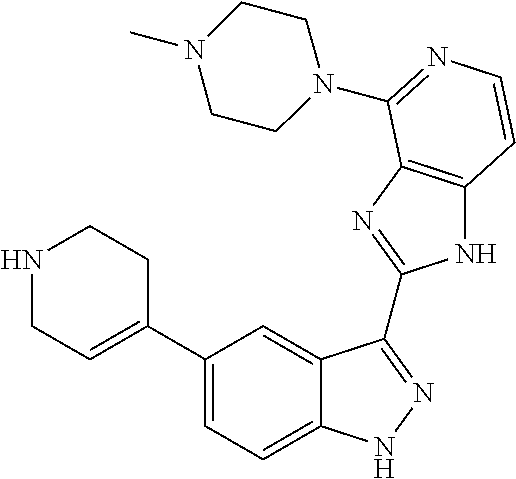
C1(C2=CCNCC2)=CC=C2C(=C1)C(C1=NC3=C(N1)C=CN=C3N1CCN(C)CC1)=NN2
